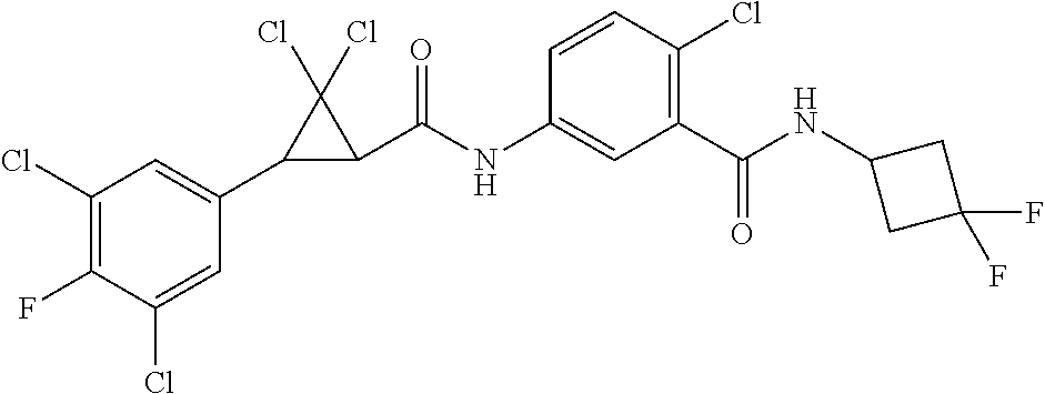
C1(Cl)=C(F)C(Cl)=CC(C2C(C(NC3=CC(C(NC4CC(F)(F)C4)=O)=C(Cl)C=C3)=O)C2(Cl)Cl)=C1
